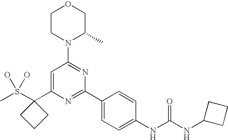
CS(C1(C2=CC(N3C(C)COCC3)=NC(C3=CC=C(NC(NC4CCC4)=O)C=C3)=N2)CCC1)(O)O
